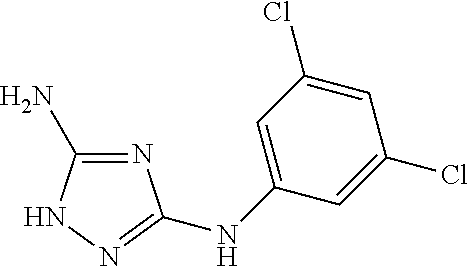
N1=C(N)NN=C1NC1=CC(Cl)=CC(Cl)=C1
